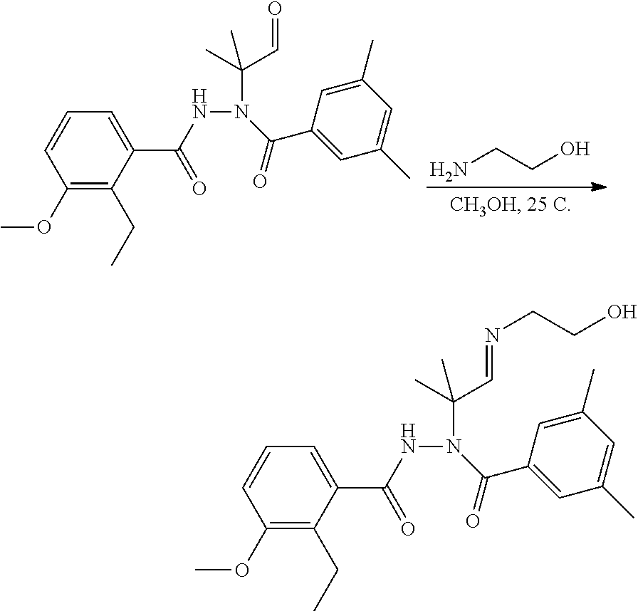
C(NN(C(C1=CC(C)=CC(C)=C1)=O)C(C)(C=O)C)(C1=CC=CC(OC)=C1CC)=O.NCCO.C(NN(C(C1=CC(C)=CC(C)=C1)=O)C(C)(C=NCCO)C)(C1=CC=CC(OC)=C1CC)=O
